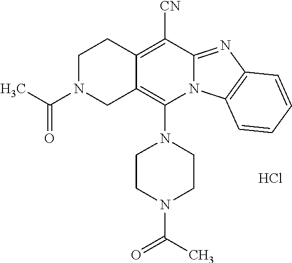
Cl.C12=C(N3CCN(C(=O)C)CC3)N3C(=NC4=C3C=CC=C4)C([CN])=C1CCN(C(C)=O)C2
